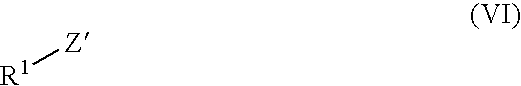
[R1][Z]
